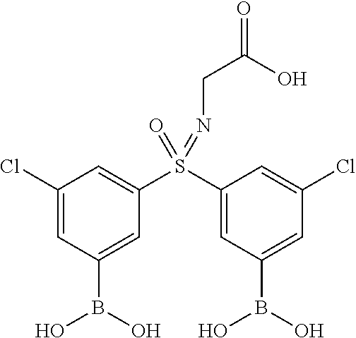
ClC1=CC(B(O)O)=CC(S(=O)(=NCC(O)=O)C2=CC(B(O)O)=CC(Cl)=C2)=C1
